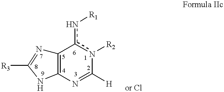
C12=C(NC([R3])=N1)N=C([H])n([R2])c2n[R1]
